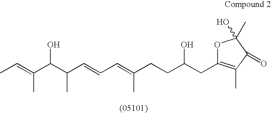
CC=C(C(C(C=CC=C(CCC(CC1=C(C)C(=O)C(C)(O)O1)O)C)C)O)C
